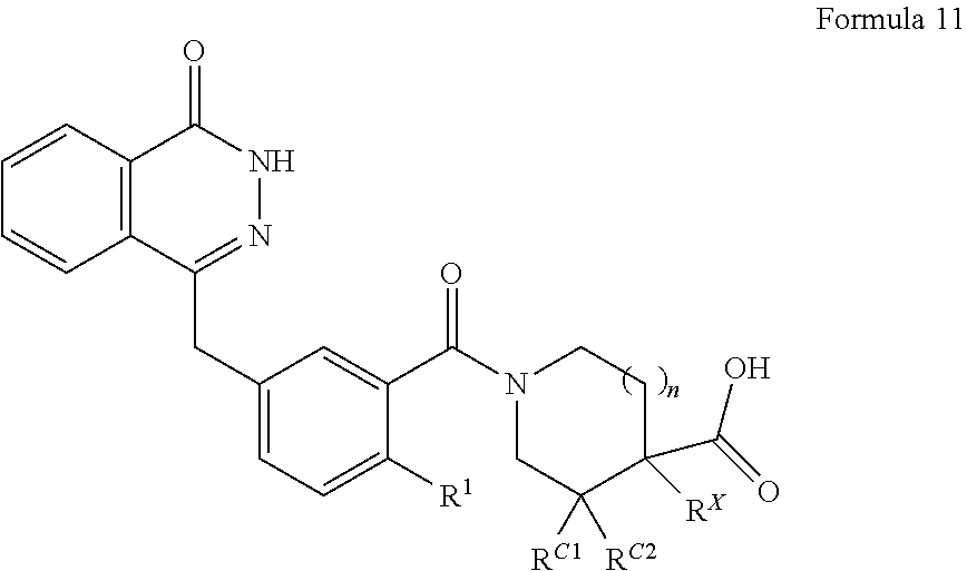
C1=CC=CC2=C1C(=O)NN=C2CC1=CC=C([R1])C(C(N2CC([RC2])([RC1])C(C(=O)O)([RX])CC2)=O)=C1
